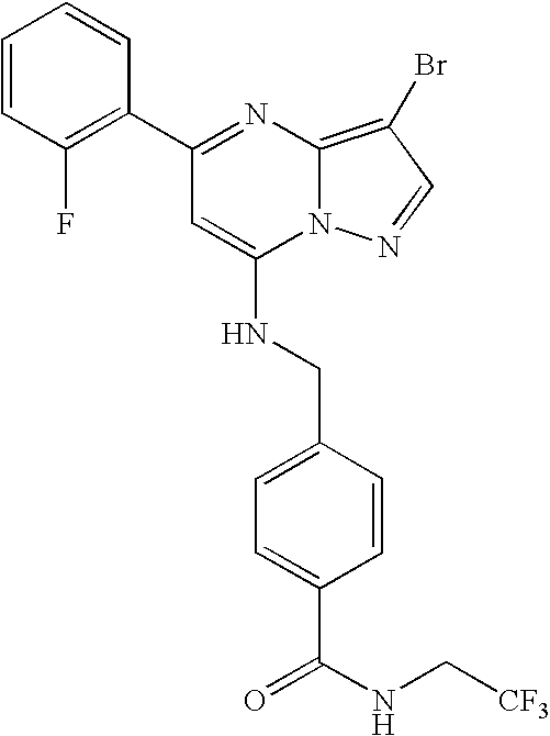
C1(C2=C(F)C=CC=C2)=NC2=C(Br)C=NN2C(NCC2=CC=C(C(NC[CF3])=O)C=C2)=C1
